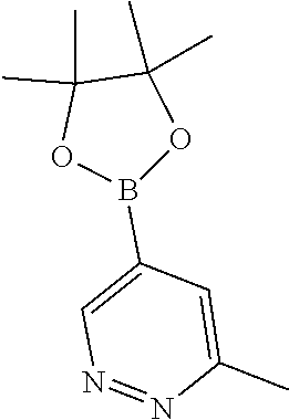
C1(C)=CC(B2OC(C)(C)C(C)(C)O2)=CN=N1
